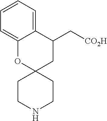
C1CNCCC12CC(C[CO2H])C1=CC=CC=C1O2
